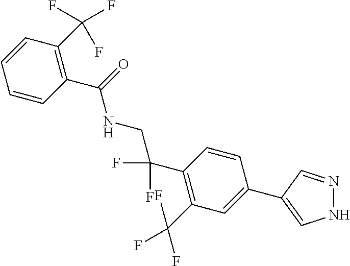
C1(C2=CNN=C2)=CC(C(F)(F)F)=C(C(F)(F)CNC(C2=C(C(F)(F)F)C=CC=C2)=O)C=C1
